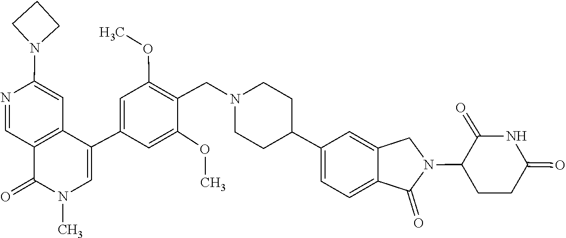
N1(C)C=C(C2=CC(OC)=C(CN3CCC(C4=CC=C5C(=C4)CN(C4CCC(=O)NC4=O)C5=O)CC3)C(OC)=C2)C2=C(C=NC(N3CCC3)=C2)C1=O
